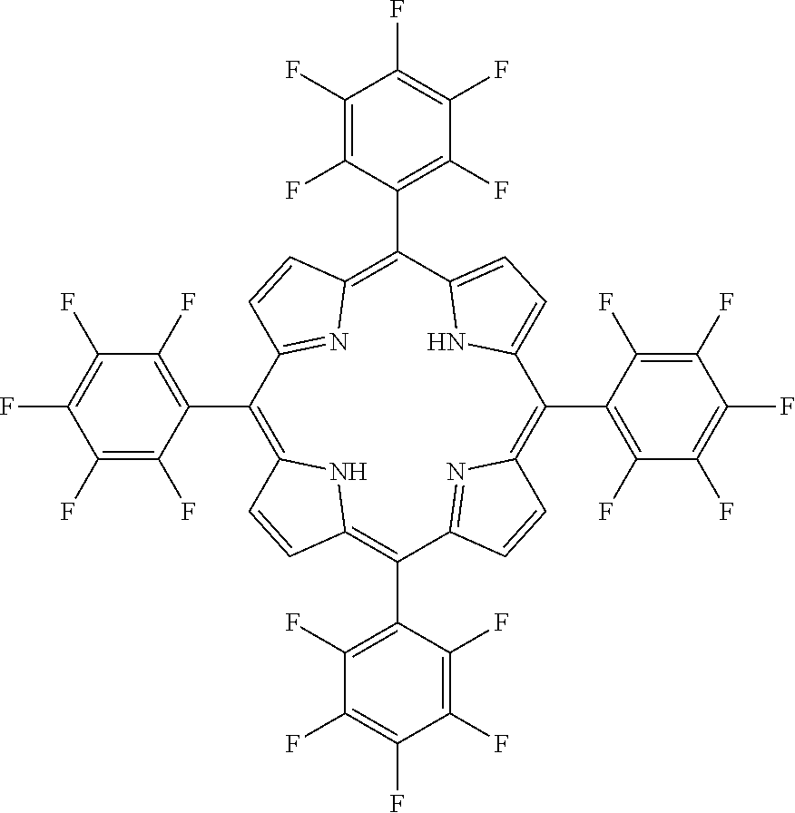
C1(F)=C(F)C(F)=C(F)C(C2=C3C=CC(=C(C4=C(F)C(F)=C(F)C(F)=C4F)C4=NC(=C(C5=C(F)C(F)=C(F)C(F)=C5F)C5=CC=C(C(C6=C(F)C(F)=C(F)C(F)=C6F)=C6N=C2C=C6)N5)C=C4)N3)=C1F
